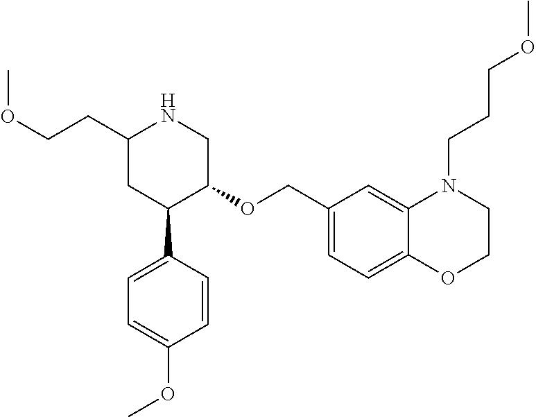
C1(CCOC)CC(C2=CC=C(OC)C=C2)C(OCC2=CC=C3C(=C2)N(CCCOC)CCO3)CN1
